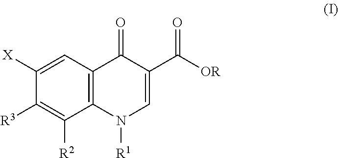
C1([X])=CC2=C(C([R2])=C1[R3])N([R1])C=C(C(=O)[OR])C2=O
